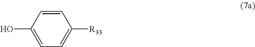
C1=C(O)C=CC([R33])=C1
